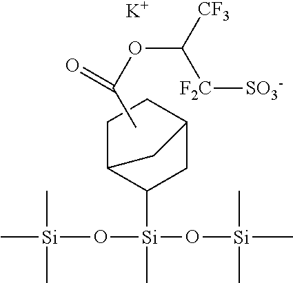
CC(OC([CF3])[F2C][SO3-])=O.[K].C1CC2CC([Si](O[Si](C)(C)C)(O[Si](C)(C)C)C)C1C2
